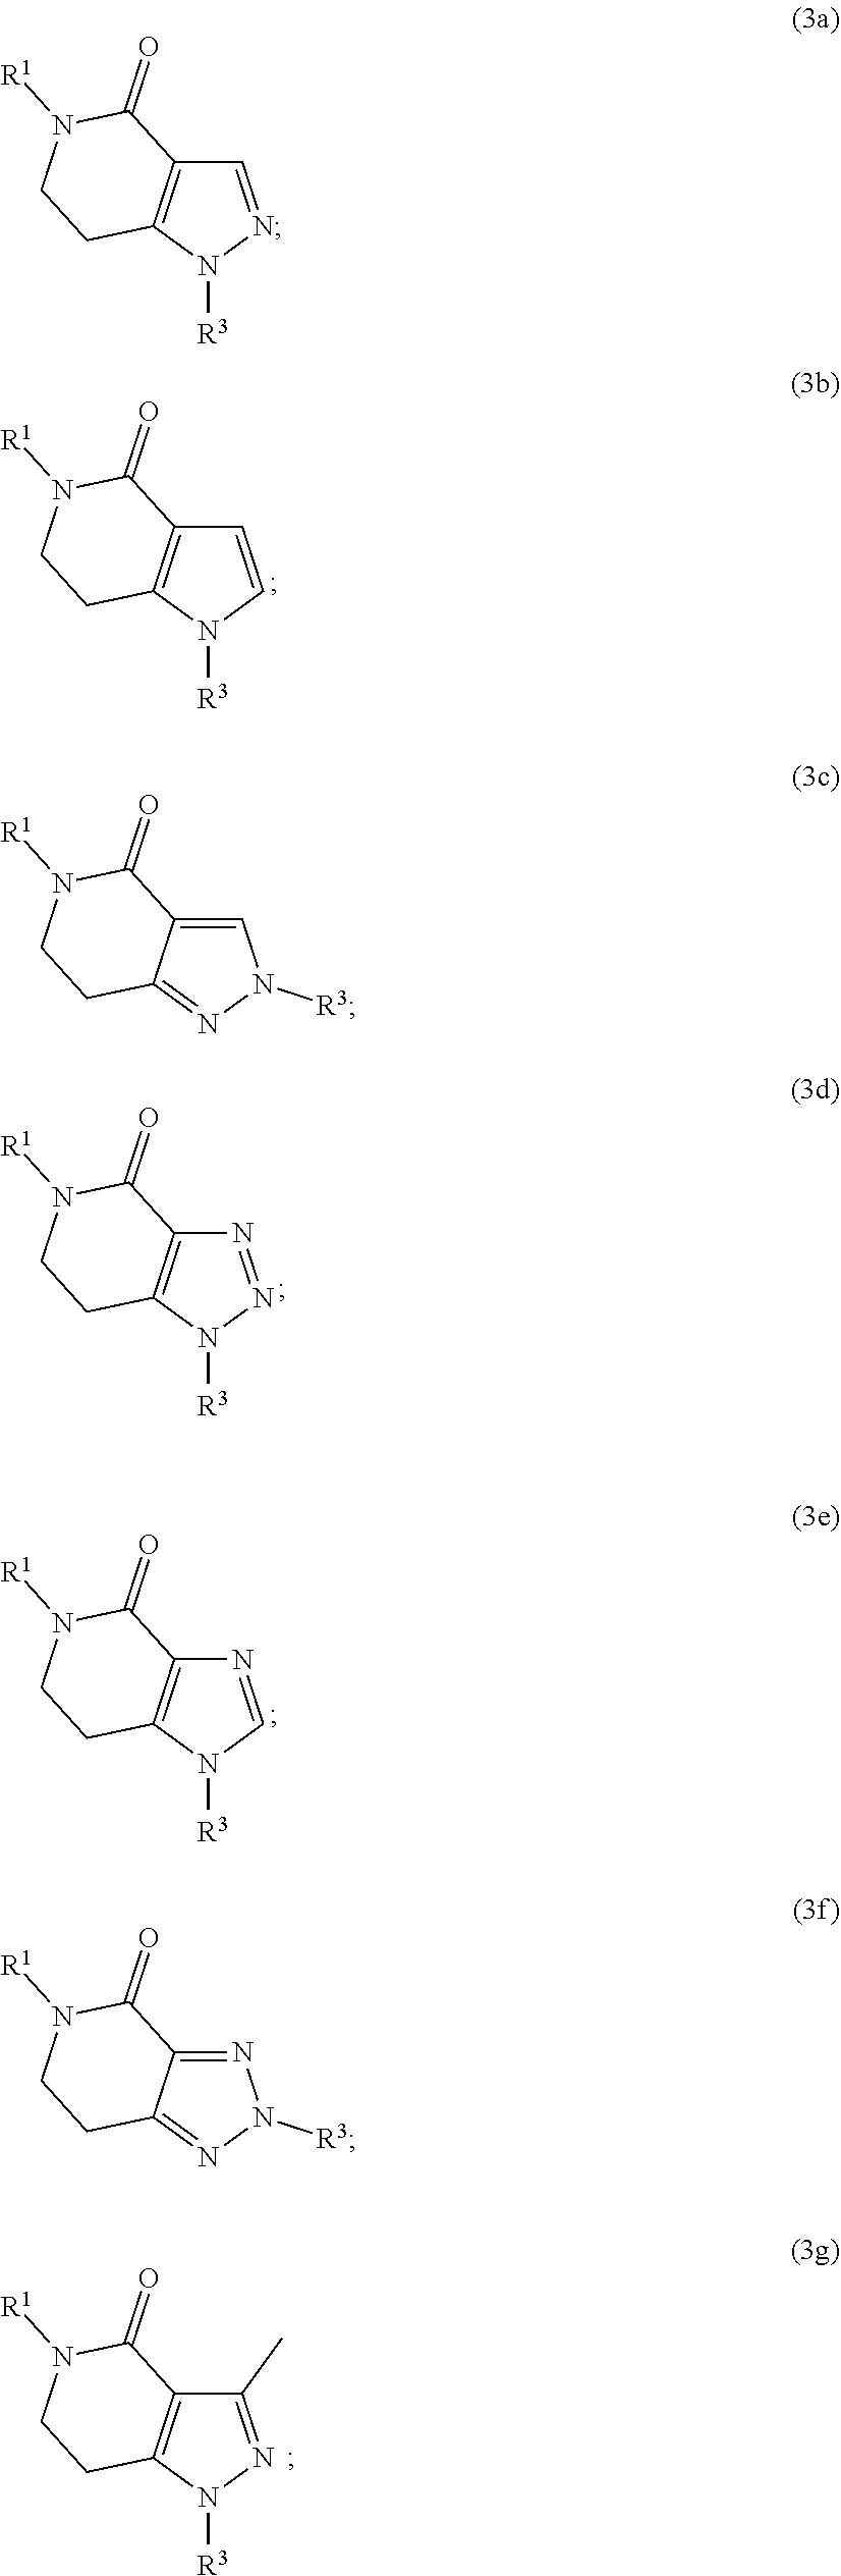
C1=CN([R3])C2=C1C(=O)N([R1])CC2.N1=NN([R3])C2=C1C(=O)N([R1])CC2.N1=CN([R3])C2=C1C(=O)N([R1])CC2.C1(C)=NN([R3])C2=C1C(=O)N([R1])CC2.C1=NN([R3])C2=C1C(=O)N([R1])CC2.C1=C2C(=NN1[R3])CCN([R1])C2=O.N1=C2C(=NN1[R3])CCN([R1])C2=O
